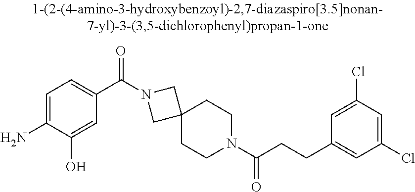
C1(Cl)=CC(Cl)=CC(CCC(N2CCC3(CC2)CN(C(C2=CC=C(N)C(O)=C2)=O)C3)=O)=C1
